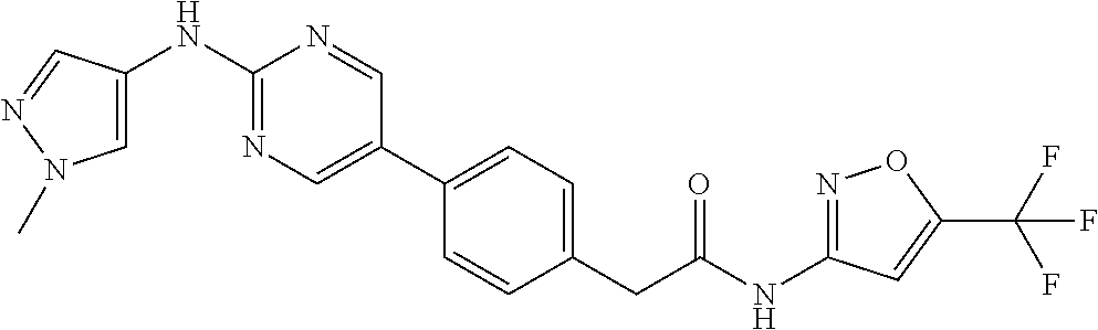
C1(C2=CN=C(NC3=CN(C)N=C3)N=C2)=CC=C(CC(NC2=NOC(C(F)(F)F)=C2)=O)C=C1
